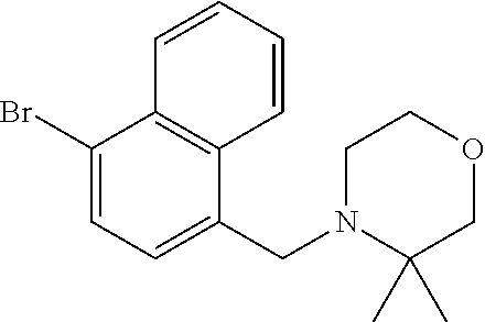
C1(Br)=CC=C(CN2C(C)(C)COCC2)C2=C1C=CC=C2
